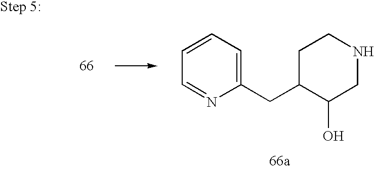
C1C(CC2=CC=CC=N2)C(O)CNC1
